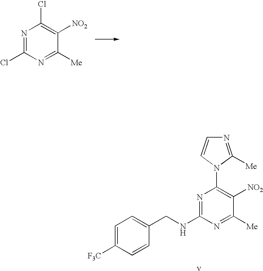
N1=C(Cl)N=C([Me])C([NO2])=C1Cl.N1=C(NCC2=CC=C([F3C])C=C2)N=C([Me])C([NO2])=C1N1C([Me])=NC=C1
